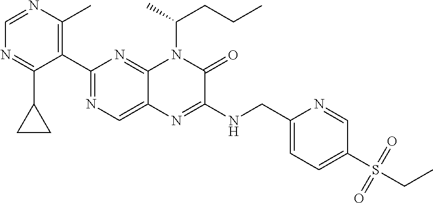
C1(C2=NC=C3C(=N2)N(C(CCC)C)C(=O)C(NCC2=CC=C(S(CC)(=O)=O)C=N2)=N3)=C(C)N=CN=C1C1CC1
